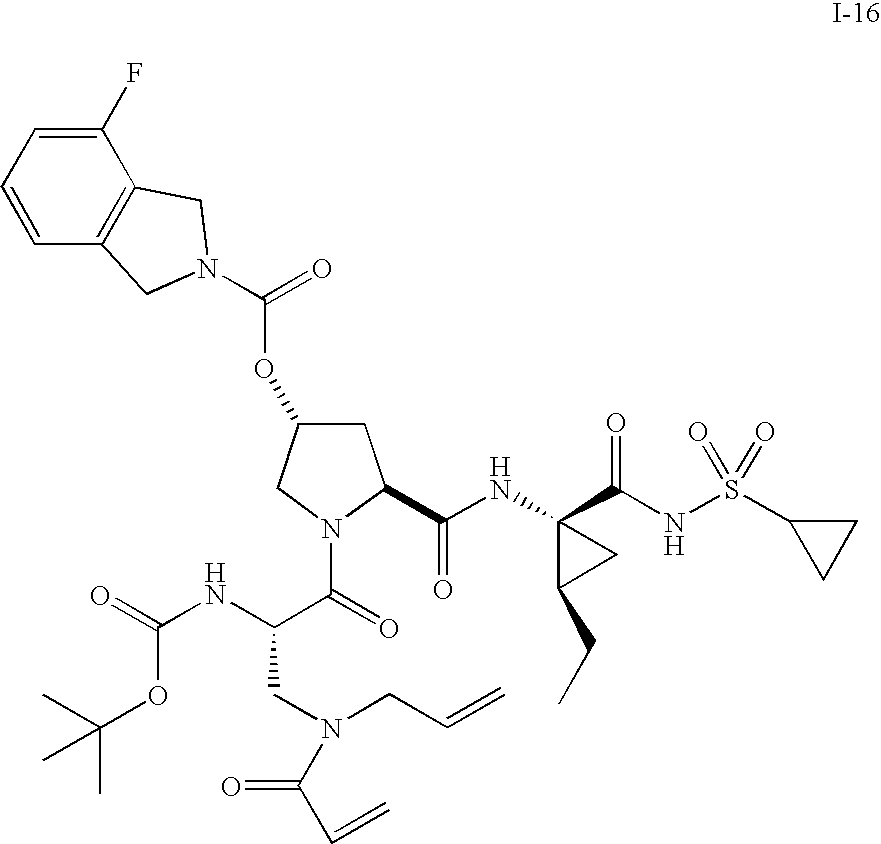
C1C(OC(=O)N2CC3=C(C(F)=CC=C3)C2)CN(C(=O)C(NC(=O)OC(C)(C)C)CN(CC=C)C(C=C)=O)C1C(NC1(C(NS(C2CC2)(=O)=O)=O)C(CC)C1)=O
